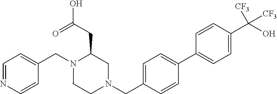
C1=NC=CC(CN2CCN(CC3=CC=C(C4=CC=C(C(O)([CF3])[CF3])C=C4)C=C3)CC2CC(O)=O)=C1
